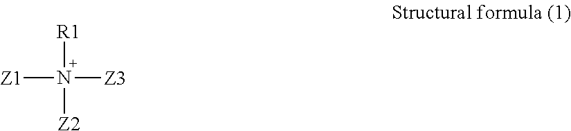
[Z1]N([R1])([Z3])[Z2]
